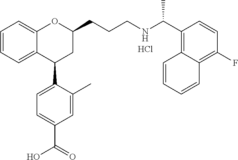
C1=CC=C2C(=C1)OC(CCCNC(C1=C3C(=C(F)C=C1)C=CC=C3)C)CC2C1=CC=C(C(=O)O)C=C1C.Cl
